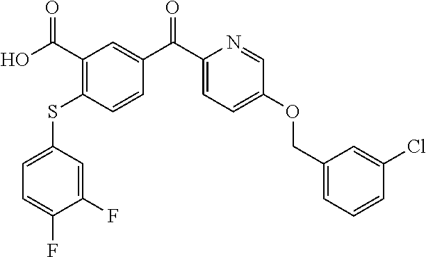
C1=C(SC2=C(C(O)=O)C=C(C(C3=CC=C(OCC4=CC=CC(Cl)=C4)C=N3)=O)C=C2)C=C(F)C(F)=C1
